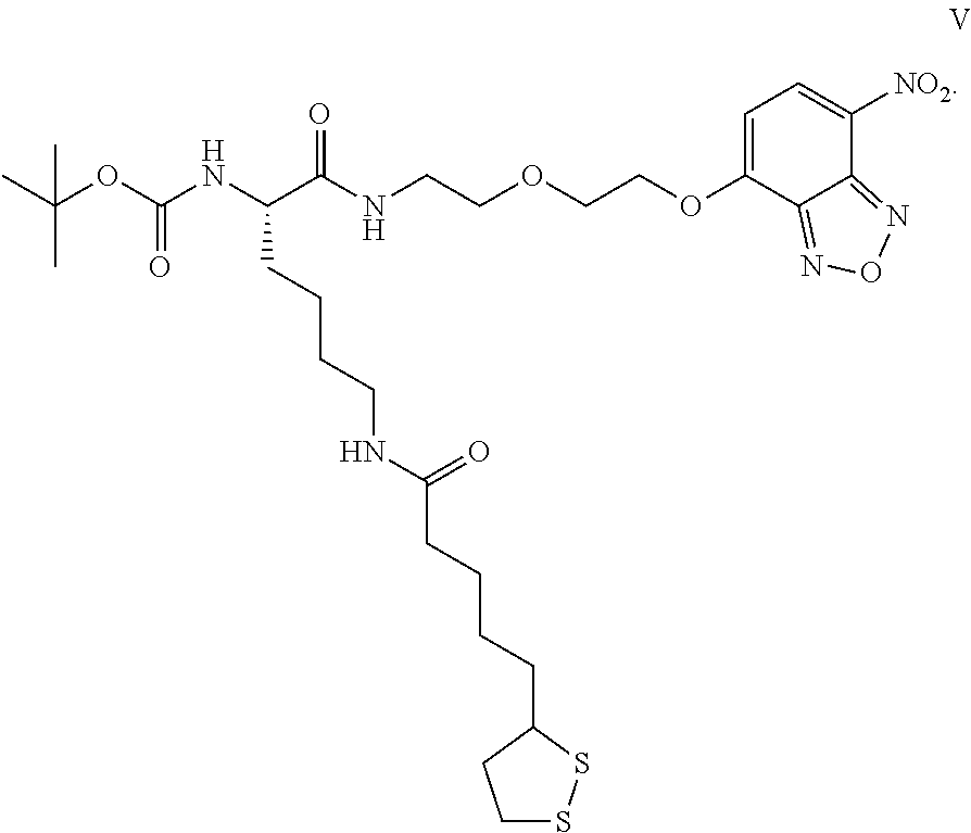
O(C(NC(C(NCCOCCOC1=CC=C([NO2])C2=NON=C12)=O)CCCCNC(CCCCC1CCSS1)=O)=O)C(C)(C)C
